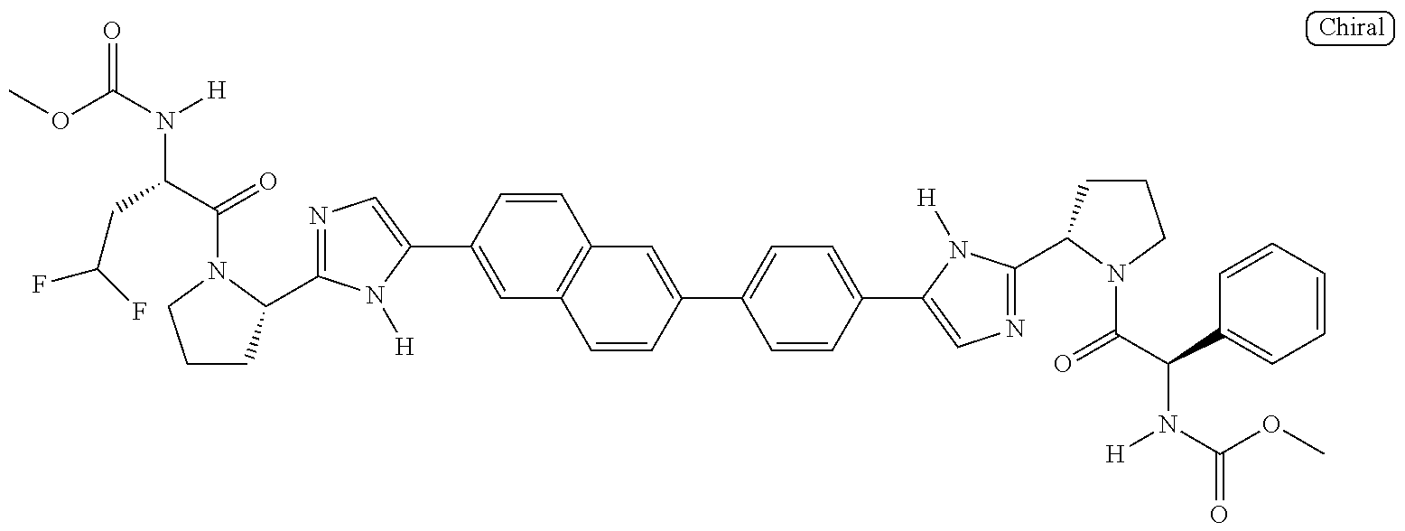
N1=C(C2CCCN2C(=O)C(N([H])C(=O)OC)CC(F)F)N([H])C(C2=CC3=C(C=C2)C=C(C2=CC=C(C4=CN=C(C5CCCN5C(=O)C(N([H])C(=O)OC)C5=CC=CC=C5)N4[H])C=C2)C=C3)=C1
